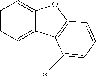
C1=CC=C2C(=C1)OC1=C2C(C)=CC=C1
